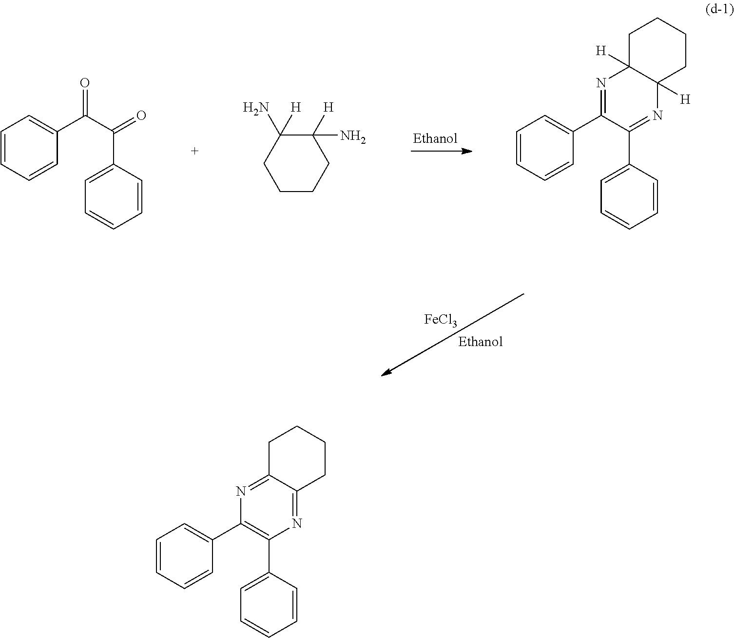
[FeCl3].C1=CC=CC(C(C(=O)C2=CC=CC=C2)=O)=C1.C1CCC([H])(N)C(N)([H])C1.C1=CC=CC(C2=NC3([H])C([H])(N=C2C2=CC=CC=C2)CCCC3)=C1.C1=CC=CC(C2=C(C3=CC=CC=C3)N=C3C(=N2)CCCC3)=C1
